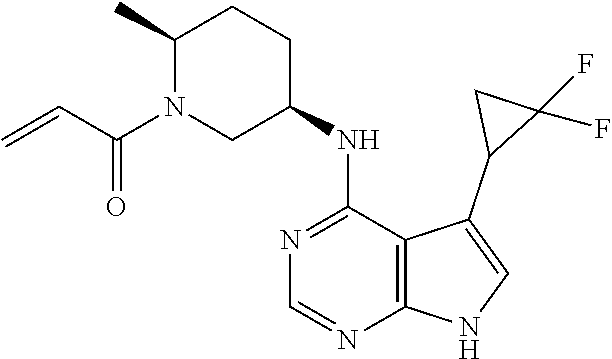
C1(C)N(C(C=C)=O)CC(NC2=NC=NC3=C2C(C2C(F)(F)C2)=CN3)CC1
